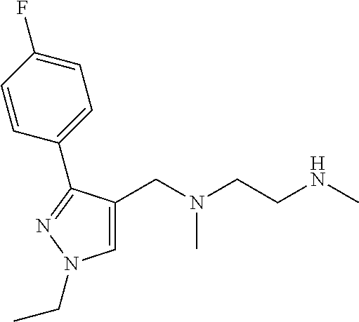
C1=C(CN(CCNC)C)C(C2=CC=C(F)C=C2)=NN1CC
